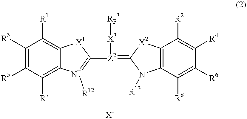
C1([R7])=C2C(=C([R1])C([R3])=C1[R5])[X1]C([Z2](=C1N([R13])C3=C([X2]1)C([R2])=C([R4])C([R6])=C3[R8])[X3][RF3])=[N+]2[R12]
